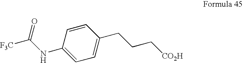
C1(NC(=O)[F3C])=CC=C(CCC[CO2H])C=C1
